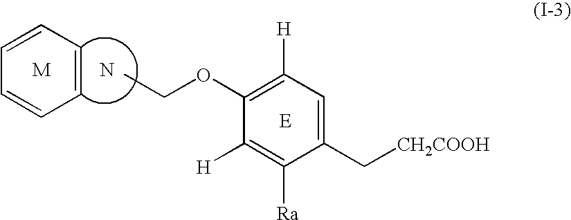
C1=CC=CC=C1.N.CCOC1=C([H])C=C(C[CH2COOH])C([Ra])=C1[H]
